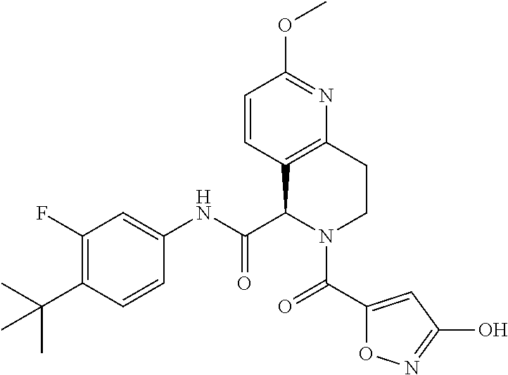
C1(F)=C(C(C)(C)C)C=CC(NC(C2C3=C(CCN2C(=O)C2=CC(O)=NO2)N=C(OC)C=C3)=O)=C1
